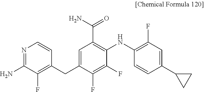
N1=C(N)C(F)=C(CC2=CC(C(N)=O)=C(NC3=C(F)C=C(C4CC4)C=C3)C(F)=C2F)C=C1
